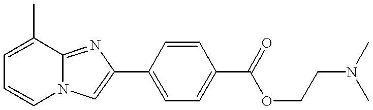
C1=C(C)C2=NC(C3=CC=C(C(=O)OCCN(C)C)C=C3)=CN2C=C1
